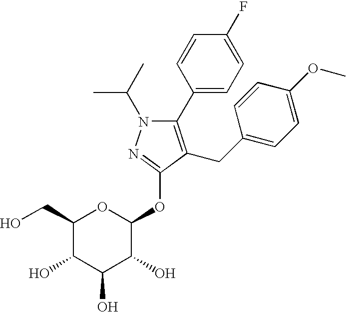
CC(N1C(C2=CC=C(F)C=C2)=C(CC2=CC=C(OC)C=C2)C(OC2OC(CO)C(O)C(O)C2O)=N1)C
